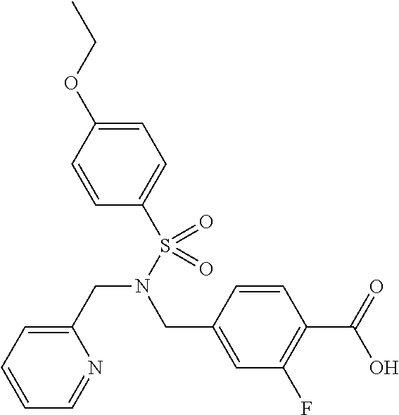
C1=C(OCC)C=CC(S(N(CC2=CC=CC=N2)CC2=CC(F)=C(C(=O)O)C=C2)(=O)=O)=C1
